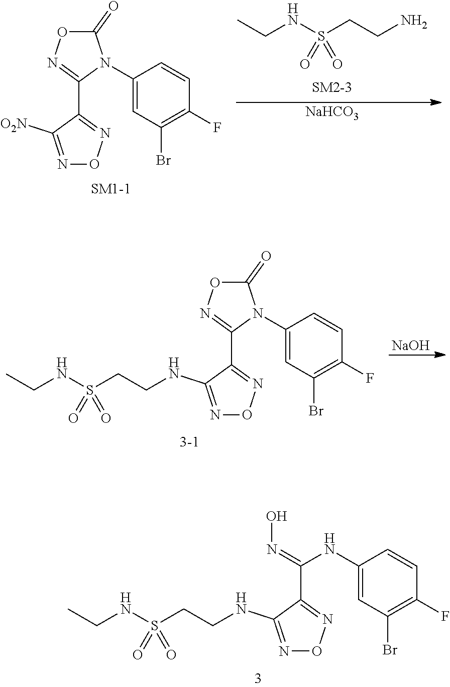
[NaOH].C1(=O)ON=C(C2=NON=C2NCCS(NCC)(=O)=O)N1C1=CC(Br)=C(F)C=C1.C(C1=NON=C1NCCS(NCC)(=O)=O)(=NO)NC1=CC(Br)=C(F)C=C1.N(S(CCN)(=O)=O)CC.[NaHCO3].C1(=O)ON=C(C2=NON=C2[O2N])N1C1=CC(Br)=C(F)C=C1
